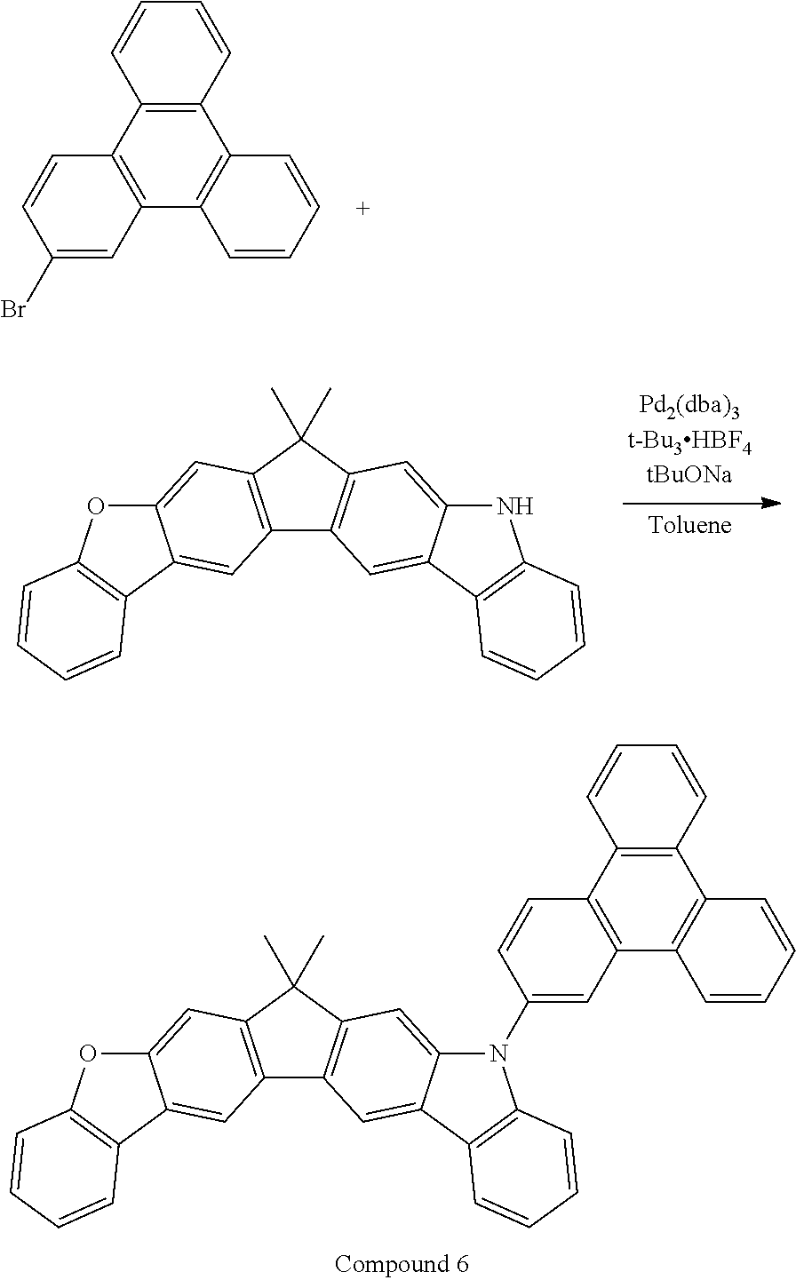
C12=C(C(C)(C)C3=C1C=C1C(=C3)NC3=C1C=CC=C3)C=C1C(=C2)C2=C(O1)C=CC=C2.C12=C(C3=C(C4=C1C=CC=C4)C=C(Br)C=C3)C=CC=C2.C12=C(C(C)(C)C3=C1C=C1C(=C3)N(C3=CC4=C(C5=C(C6=C4C=CC=C6)C=CC=C5)C=C3)C3=C1C=CC=C3)C=C1C(=C2)C2=C(O1)C=CC=C2
